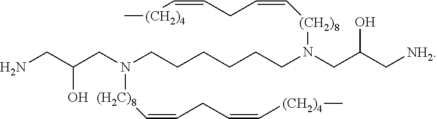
NCC(CN(CCCCCCN(CC(C[NH2])O)[(CH2)8]C=CCC=C[(CH2)4]C)[(H2C)8]C=CCC=C[(CH2)4]C)O
